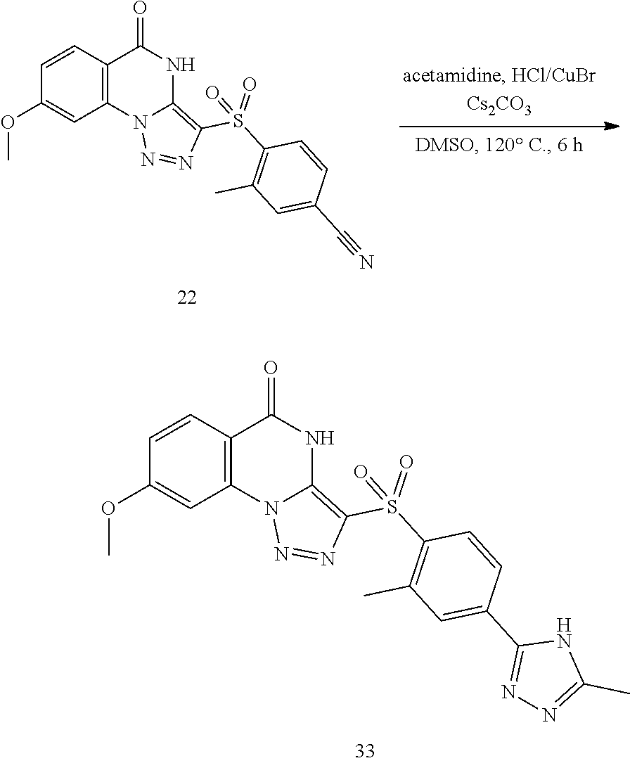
C12=C(C=CC(OC)=C1)C(=O)NC1=C(S(C3=C(C)C=C(C#N)C=C3)(=O)=O)N=NN21.C12=C(C=CC(OC)=C1)C(=O)NC1=C(S(C3=C(C)C=C(C4=NN=C(C)N4)C=C3)(=O)=O)N=NN21
